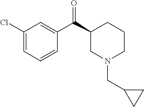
C1(Cl)=CC=CC(C(C2CN(CC3CC3)CCC2)=O)=C1
